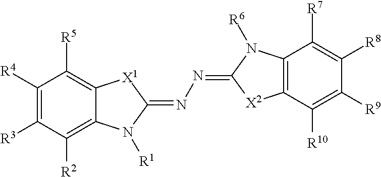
C1([R4])=C([R3])C([R2])=C2C(=C1[R5])[X1]C(=NN=C1[X2]C3=C(N1[R6])C([R7])=C([R8])C([R9])=C3[R10])N2[R1]
